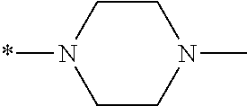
C1CN(C)CCN1*
